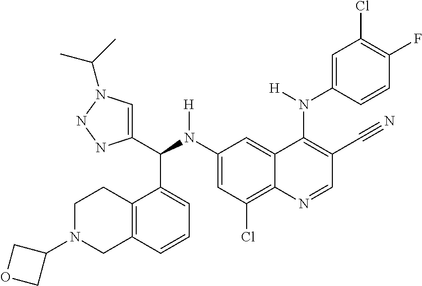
C1(N(C(C2=CN(C(C)C)NN2)C2=CC=CC3=C2CCN(C2COC2)C3)[H])=CC(Cl)=C2C(=C1)C(N(C1=CC(Cl)=C(F)C=C1)[H])=C(C#N)C=N2
